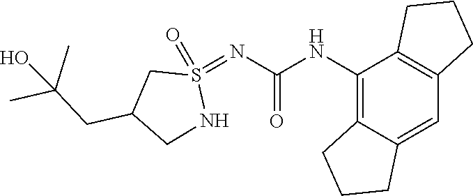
C12=C(NC(=O)N=S3(=O)CC(CC(C)(C)O)CN3)C3=C(C=C1CCC2)CCC3
